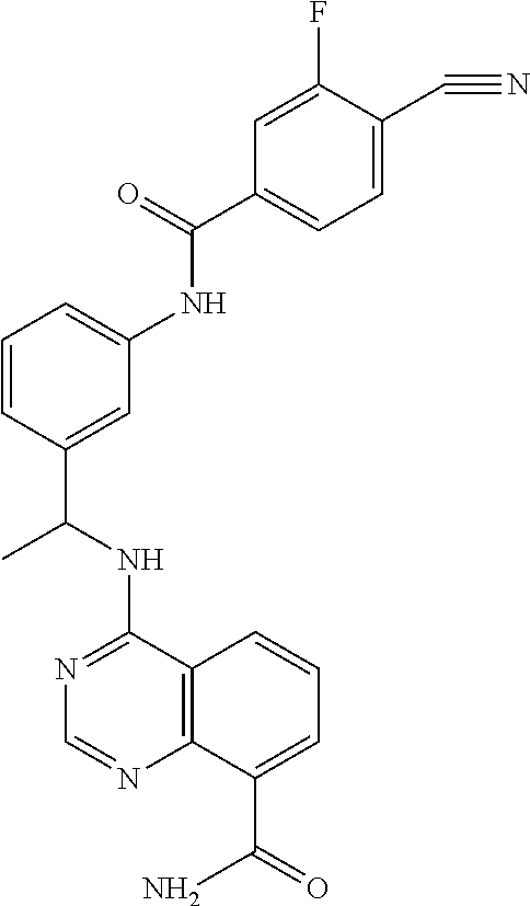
N(C1=NC=NC2=C1C=CC=C2C(=O)N)C(C1=CC(NC(C2=CC=C(C#N)C(F)=C2)=O)=CC=C1)C
